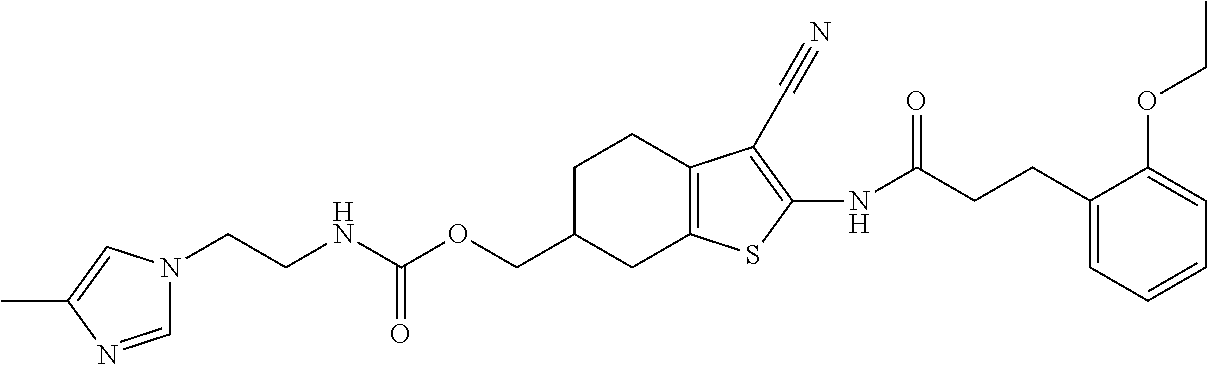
N(C(=O)OCC1CC2=C(CC1)C(C#N)=C(NC(CCC1=CC=CC=C1OCC)=O)S2)CCN1C=NC(C)=C1
